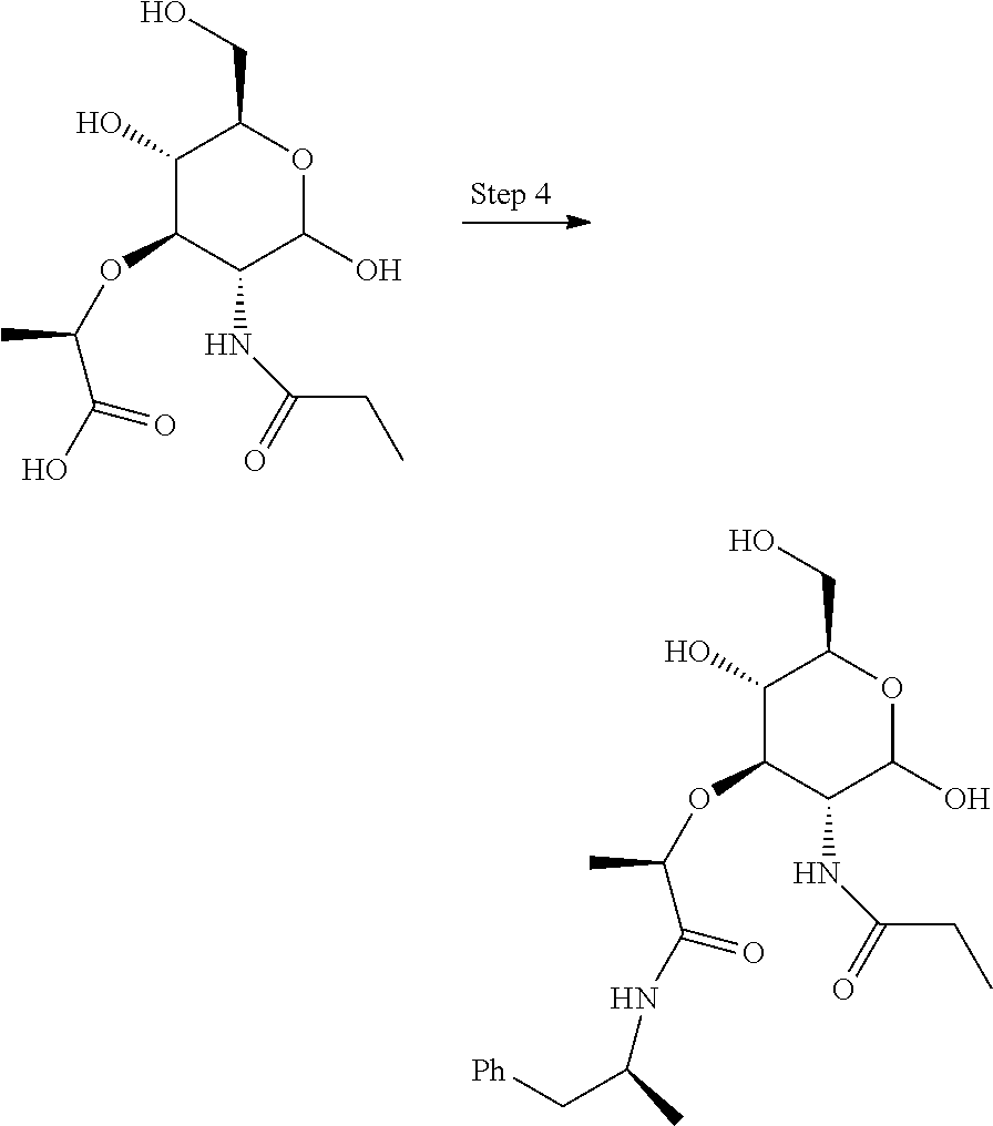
C1(O)C(OC(C)C(O)=O)C(NC(CC)=O)C(O)OC1CO.C1(O)C(OC(C)C(NC(C[Ph])C)=O)C(NC(CC)=O)C(O)OC1CO
